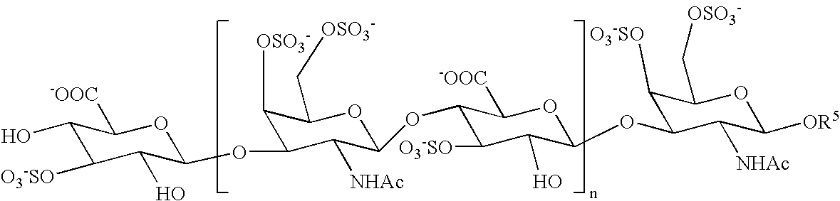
C1(O)C([O3-SO])C(O)C(OC2C([OSO3-])C(C[OSO3-])OC(OC3C([O3-SO])C(O)C(OC4C([O3-SO])C(C[OSO3-])OC([OR5])C4[NHAc])OC3[-OOC])C2[NHAc])OC1[-OOC]
